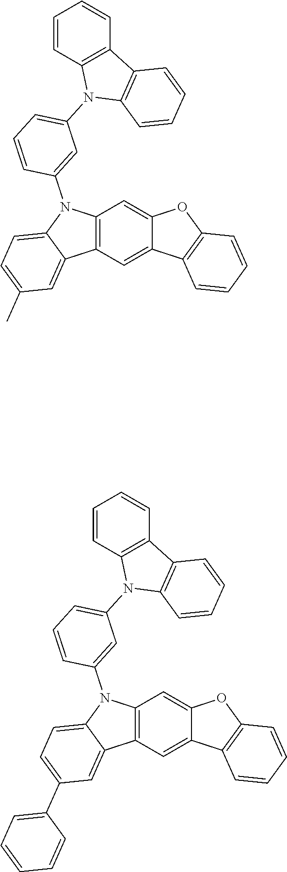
C12=C(C=C3C(=C1)OC1=C3C=CC=C1)C1=CC(C)=CC=C1N2C1=CC(N2C3=C(C4=C2C=CC=C4)C=CC=C3)=CC=C1.C12=C(C=C3C(=C1)OC1=C3C=CC=C1)C1=CC(C3=CC=CC=C3)=CC=C1N2C1=CC(N2C3=C(C4=C2C=CC=C4)C=CC=C3)=CC=C1
